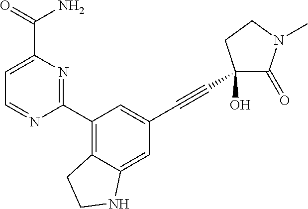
C1=NC(C2=C3C(=CC(C#CC4(O)C(=O)N(C)CC4)=C2)NCC3)=NC(C(=O)N)=C1
